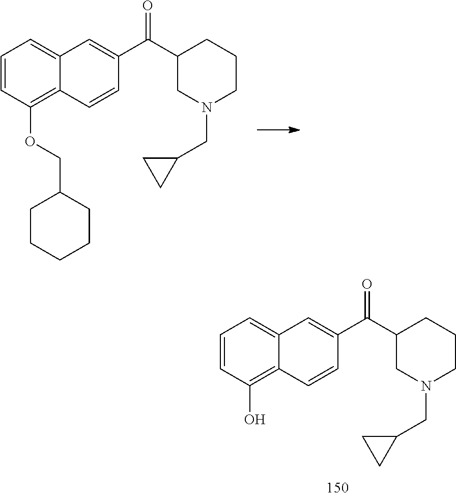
C1=CC(O)=C2C(=C1)C=C(C(C1CN(CC3CC3)CCC1)=O)C=C2.C1=CC(OCC2CCCCC2)=C2C(=C1)C=C(C(C1CN(CC3CC3)CCC1)=O)C=C2
